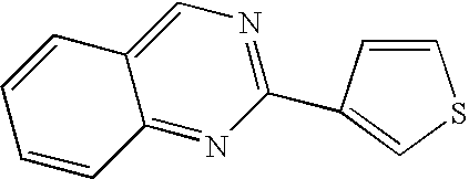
C1(C2=CSC=C2)=NC=C2C(=N1)C=CC=C2
